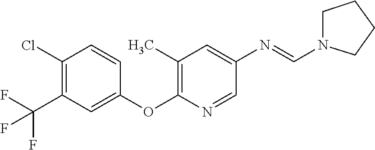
C1=CC(Cl)=C(C(F)(F)F)C=C1OC1=C(C)C=C(N=CN2CCCC2)C=N1
